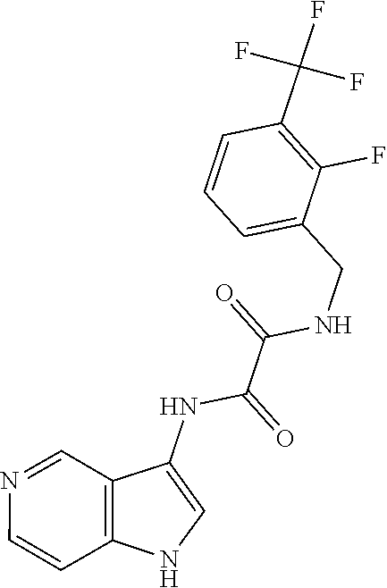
C1=CC(C(F)(F)F)=C(F)C(CNC(C(NC2=CNC3=C2C=NC=C3)=O)=O)=C1
